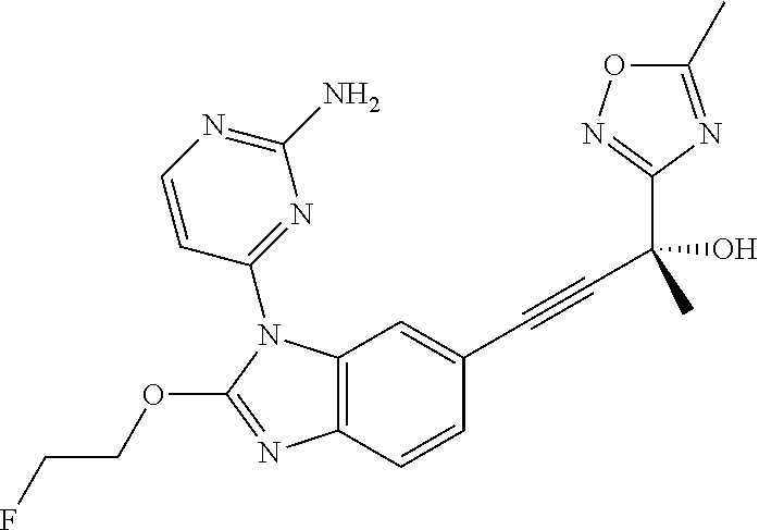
C12=C(C=CC(C#CC(C3=NOC(C)=N3)(O)C)=C1)N=C(OCCF)N2C1=NC(N)=NC=C1
